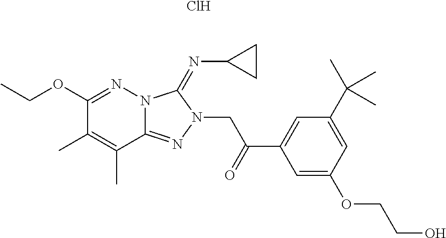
N12C(=NN(CC(C3=CC(C(C)(C)C)=CC(OCCO)=C3)=O)C1=NC1CC1)C(C)=C(C)C(OCC)=N2.Cl
